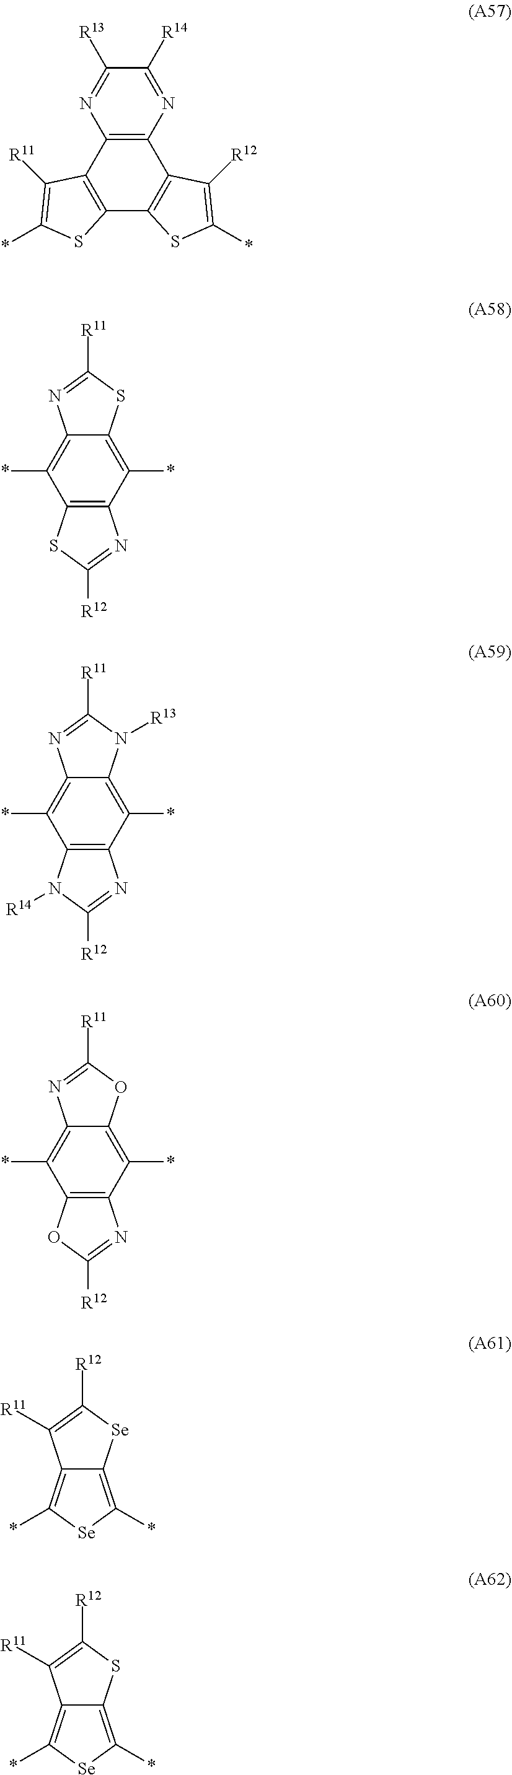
C12=C(N=C([R14])C([R13])=N1)C1=C(C3=C2C([R11])=C(*)S3)SC(*)=C1[R12].C12=C(C(*)=C3C(=C1*)N=C([R11])S3)N=C([R12])S2.C12=C(C(*)=C3C(=C1*)N=C([R11])N3[R13])N=C([R12])N2[R14].C12=C(C(*)=C3C(=C1*)N=C([R11])O3)N=C([R12])O2.C12=C(*)[Se]C(*)=C1[Se]C([R12])=C2[R11].C12=C(*)[Se]C(*)=C1SC([R12])=C2[R11]
